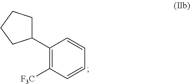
C1(C2CCCC2)=C([F3C])C=CC=C1
